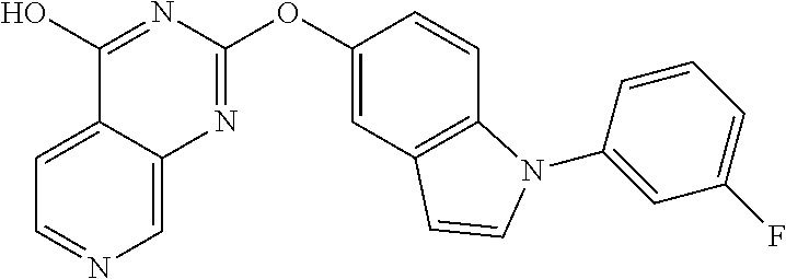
C1(O)=NC(OC2=CC3=C(C=C2)N(C2=CC(F)=CC=C2)C=C3)=NC2=CN=CC=C12
